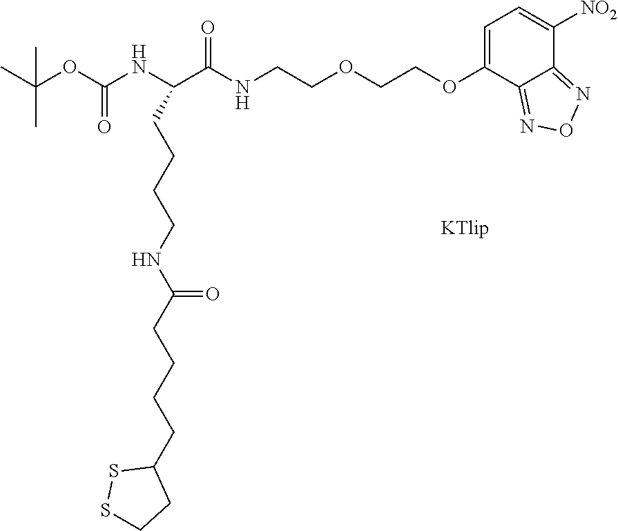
N(C(C(NC(OC(C)(C)C)=O)CCCCNC(CCCCC1SSCC1)=O)=O)CCOCCOC1=CC=C([NO2])C2=NON=C12
